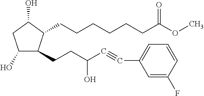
C(CCCC(OC)=O)CCC1C(CCC(C#CC2=CC=CC(F)=C2)O)C(O)CC1O
